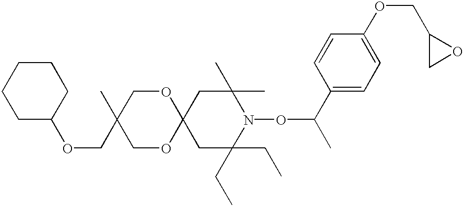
C1C(CC)(CC)N(OC(C)C2=CC=C(OCC3CO3)C=C2)C(C)(C)CC12OCC(C)(COC1CCCCC1)CO2
